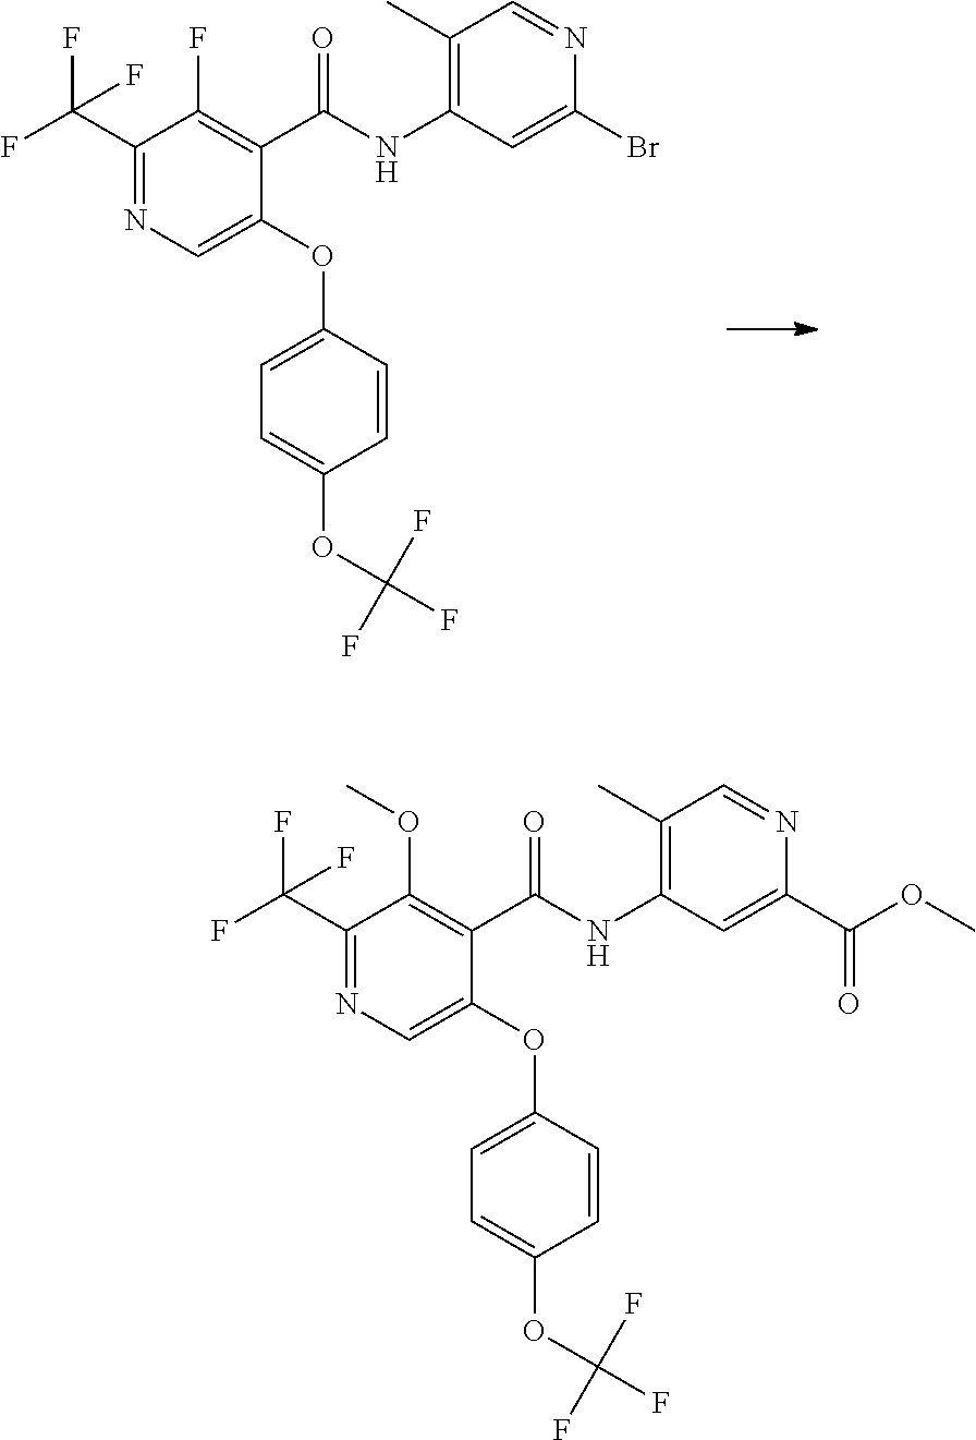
C1(C(F)(F)F)=NC=C(OC2=CC=C(OC(F)(F)F)C=C2)C(C(NC2=C(C)C=NC(Br)=C2)=O)=C1F.C1(C(F)(F)F)=NC=C(OC2=CC=C(OC(F)(F)F)C=C2)C(C(NC2=C(C)C=NC(C(OC)=O)=C2)=O)=C1OC
